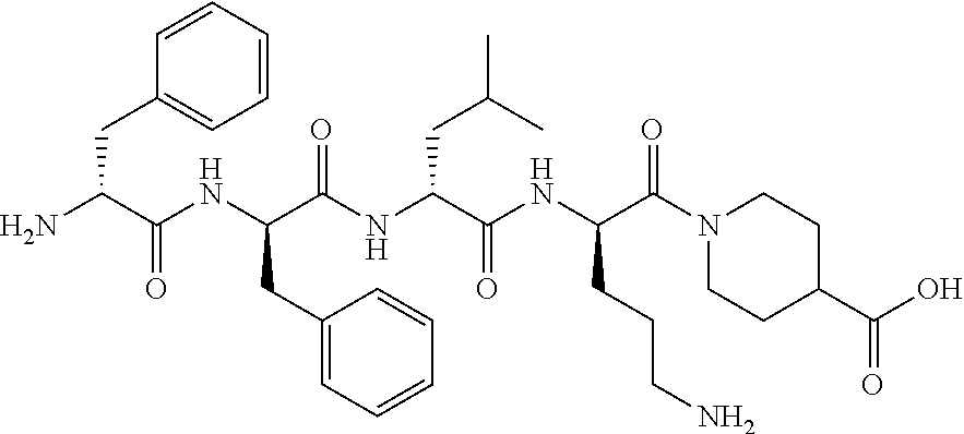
NC(C(NC(C(NC(C(NC(C(N1CCC(C(O)=O)CC1)=O)CCCN)=O)CC(C)C)=O)CC1=CC=CC=C1)=O)CC1=CC=CC=C1
